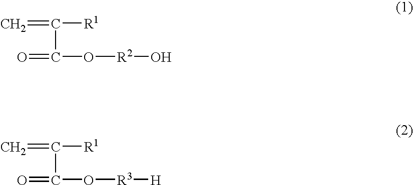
C=C([R1])C(=O)O[R2]O.C=C([R1])C(=O)O[R3][H]
